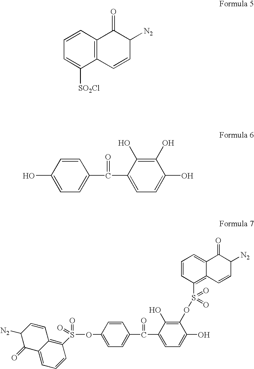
C1=CC(OS(=O)(=O)C2=C3C(=CC=C2)C(=O)C([N2])C=C3)=CC=C1C(C1=CC=C(O)C(OS(C2=C3C(=CC=C2)C(=O)C([N2])C=C3)(=O)=O)=C1O)=O.C1=CC2=C(C([SO2Cl])=C1)C=CC([N2])C2=O.C1=CC(O)=CC=C1C(C1=CC=C(O)C(O)=C1O)=O
